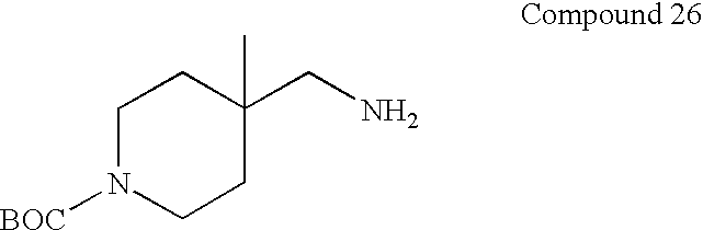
C1N([BOC])CCC(CN)(C)C1
